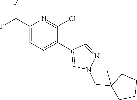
C1(C(F)F)=CC=C(C2=CN(CC3(C)CCCC3)N=C2)C(Cl)=N1
